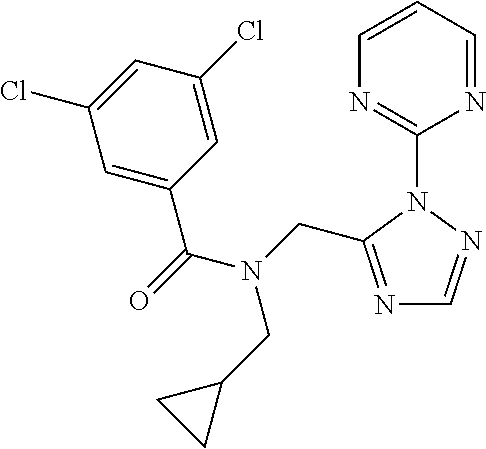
C1(N2C(CN(C(=O)C3=CC(Cl)=CC(Cl)=C3)CC3CC3)=NC=N2)=NC=CC=N1
